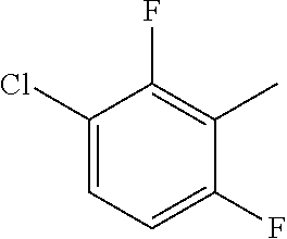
C1=C(Cl)C(F)=C(C)C(F)=C1
